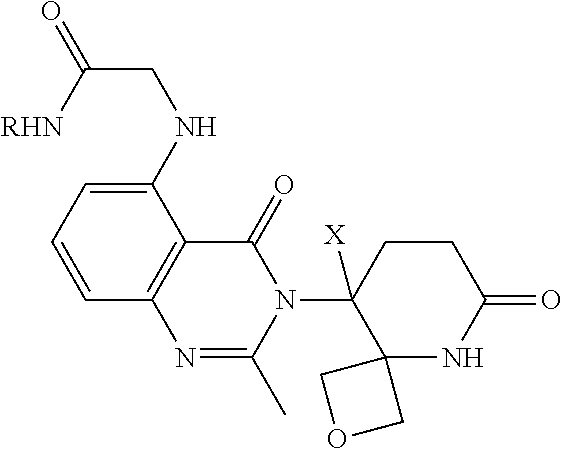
C1(NCC(=O)[RHN])=CC=CC2=C1C(=O)N(C1([X])C3(NC(=O)CC1)COC3)C(C)=N2
